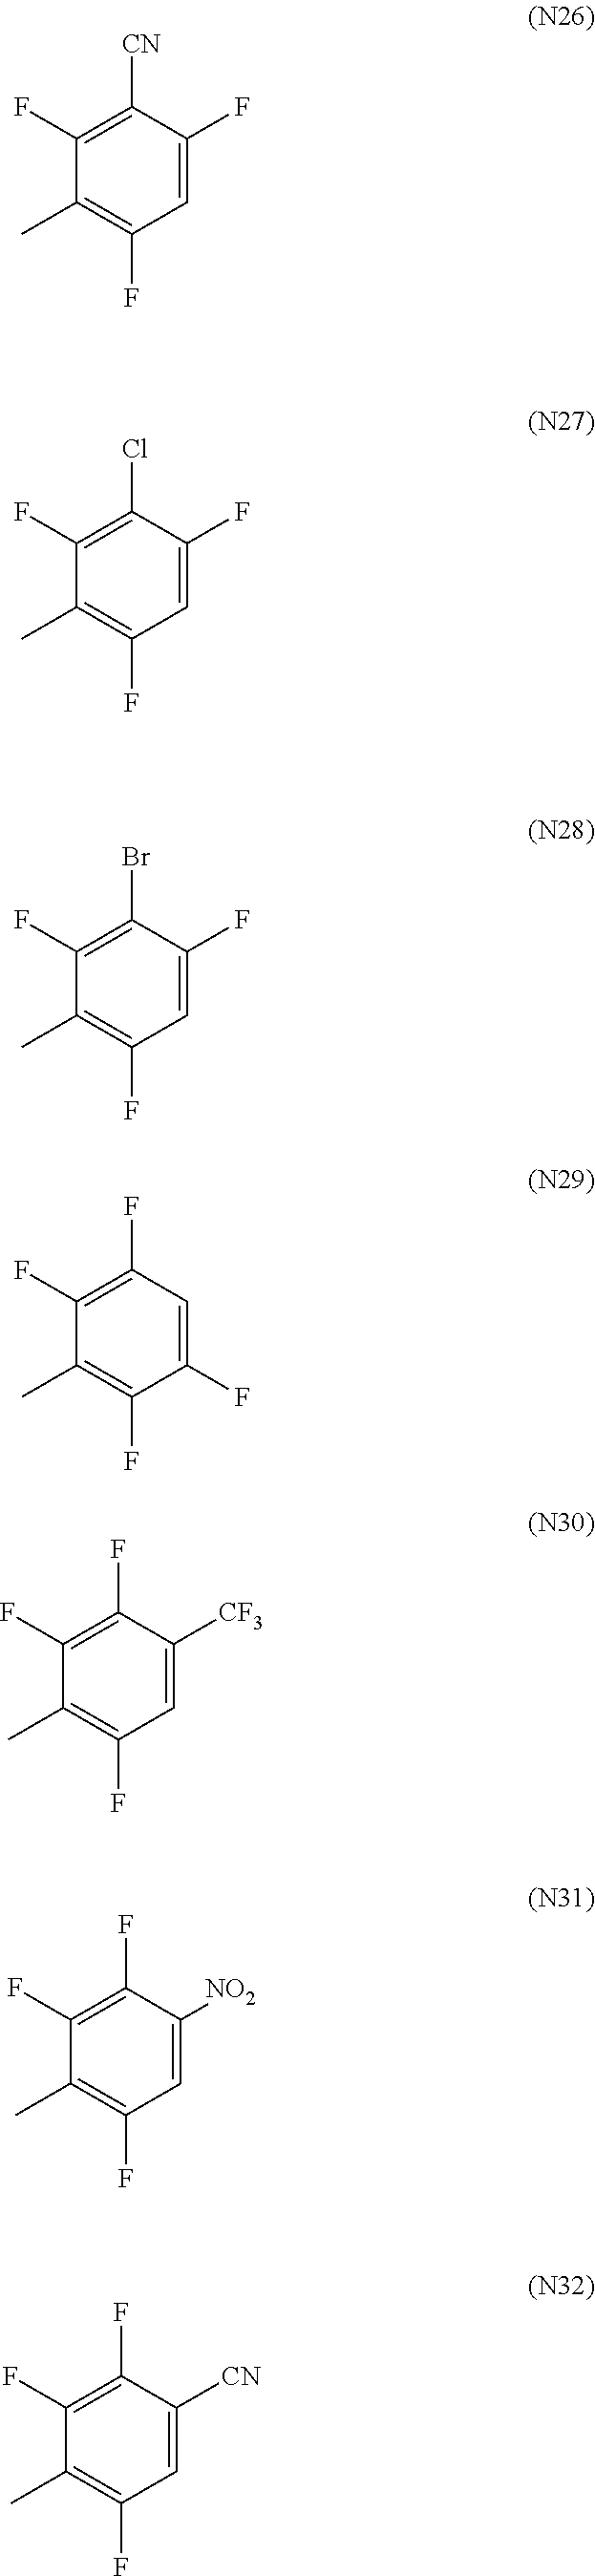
C1([CN])=C(F)C(C)=C(F)C=C1F.C1(Cl)=C(F)C(C)=C(F)C=C1F.C1(Br)=C(F)C(C)=C(F)C=C1F.C1(F)=C(F)C(C)=C(F)C(F)=C1.C1(F)=C(F)C(C)=C(F)C=C1[CF3].C1(F)=C(F)C(C)=C(F)C=C1[NO2].C1(F)=C(F)C(C)=C(F)C=C1[CN]
